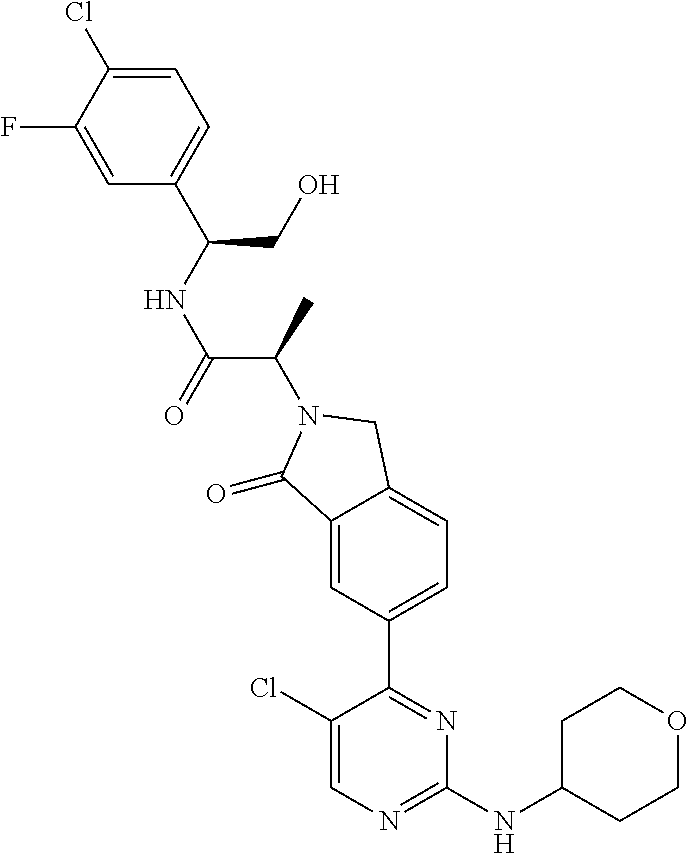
C1(=O)C2=CC(C3=NC(NC4CCOCC4)=NC=C3Cl)=CC=C2CN1C(C(NC(C1=CC=C(Cl)C(F)=C1)CO)=O)C
